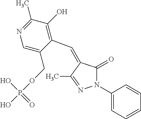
C1=C(COP(O)(=O)O)C(C=C2C(=O)N(C3=CC=CC=C3)N=C2C)=C(O)C(C)=N1
